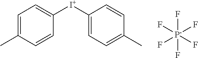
[I+](C1=CC=C(C)C=C1)C1=CC=C(C)C=C1.F[P-](F)(F)(F)(F)F
